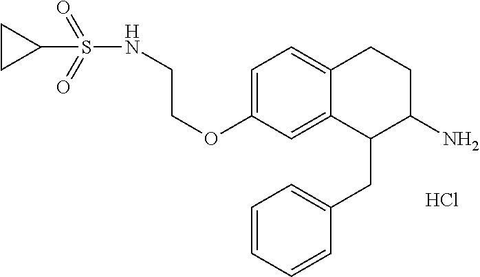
C1=C(OCCNS(=O)(=O)C2CC2)C=C2C(=C1)CCC(N)C2CC1=CC=CC=C1.Cl
